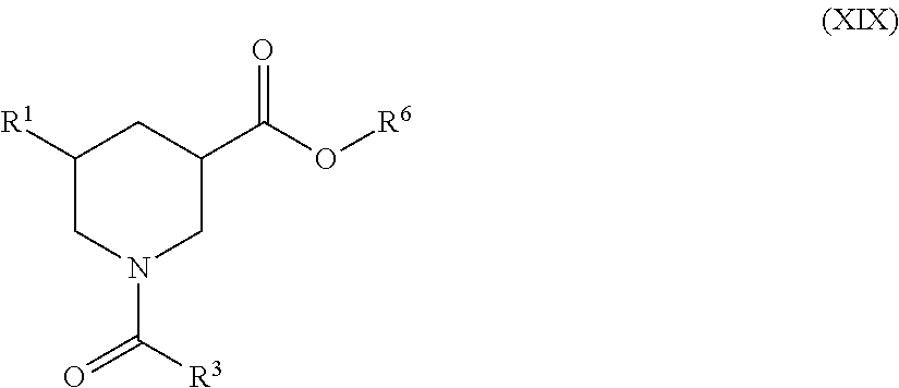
C1([R1])CN(C(=O)[R3])CC(C(O[R6])=O)C1
